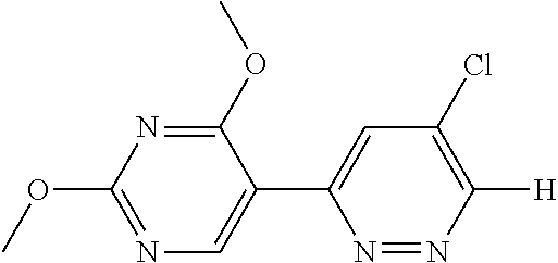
N1=C(OC)C(C2=CC(Cl)=C([H])N=N2)=CN=C1OC
